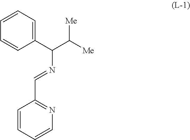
C1=CC=CN=C1C=NC(C([Me])[Me])C1=CC=CC=C1
